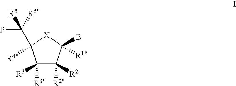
C1([R3*])([R3])C([R2*])([R2])C(B)([R1*])[X]C1([R4*])C(P)([R5])[R5*]
